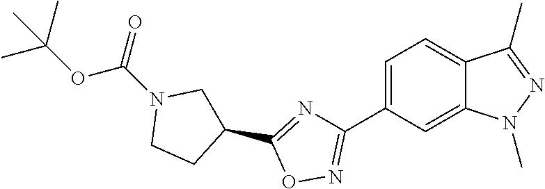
C12=CC=C(C3=NOC(C4CCN(C(OC(C)(C)C)=O)C4)=N3)C=C1N(C)N=C2C
